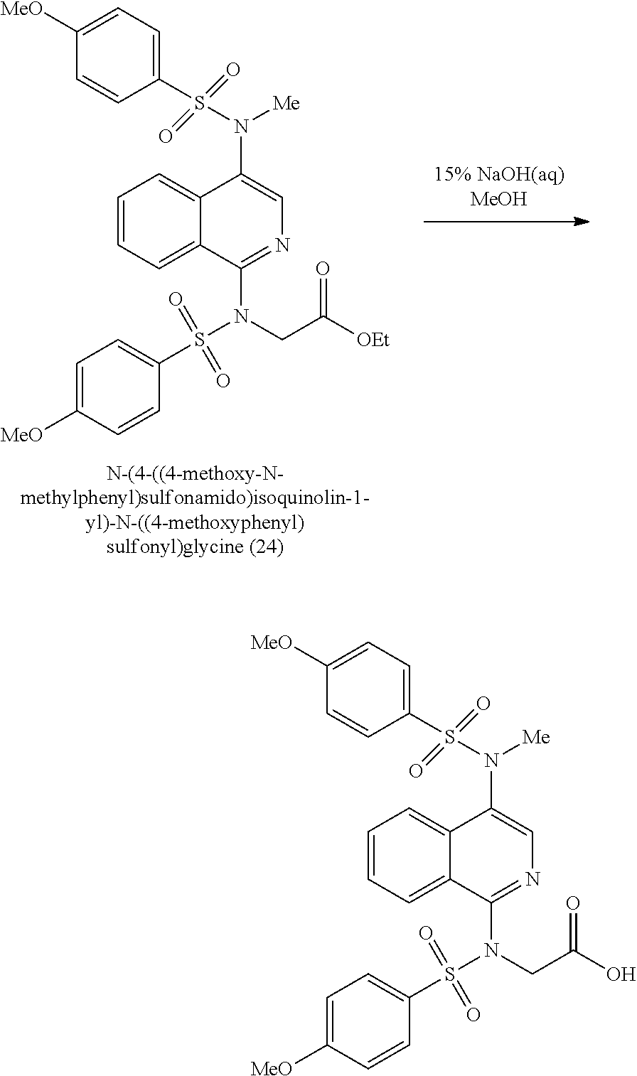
C1(S(N(C2=CN=C(N(S(C3=CC=C([MeO])C=C3)(=O)=O)CC([OEt])=O)C3=CC=CC=C32)[Me])(=O)=O)=CC=C([MeO])C=C1.C1(S(N(C2=CN=C(N(S(C3=CC=C([MeO])C=C3)(=O)=O)CC(O)=O)C3=CC=CC=C32)[Me])(=O)=O)=CC=C([MeO])C=C1
